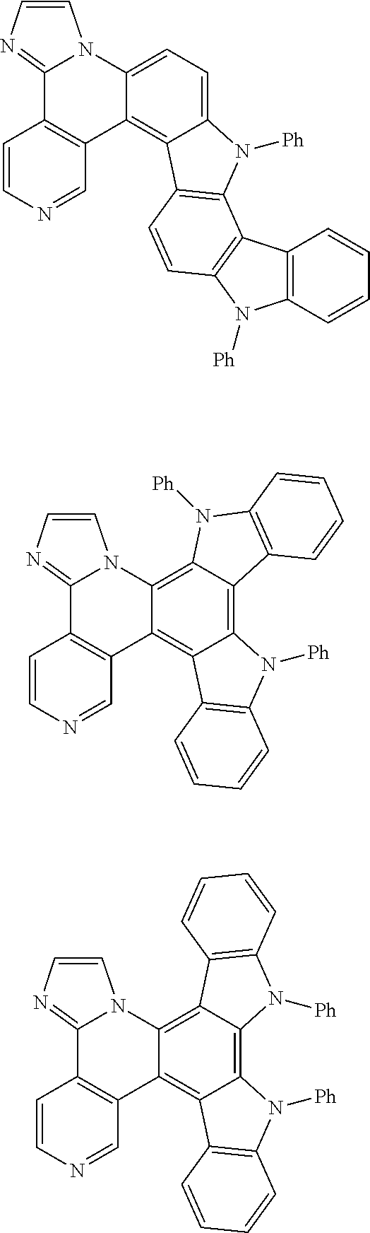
C12=CC=C3C(=C1C1=C(N2[Ph])C2=C(C=C1)N([Ph])C1=C2C=CC=C1)C1=C(C2=NC=CN32)C=CN=C1.C12=C3C(=C4C(=C1C1=C(N2[Ph])C=CC=C1)C1=C(C2=NC=CN42)C=CN=C1)N([Ph])C1=C3C=CC=C1.C12=C3C(=C4C(=C1C1=C(N2[Ph])C=CC=C1)C1=C(C2=NC=CN42)C=CN=C1)C1=C(N3[Ph])C=CC=C1
